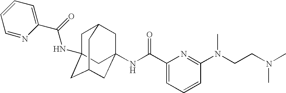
C1C2(NC(C3=CC=CC=N3)=O)CC3CC(NC(C4=CC=CC(N(CCN(C)C)C)=N4)=O)(CC1C3)C2
